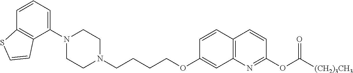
C1N(C2=CC=CC3=C2C=CS3)CCN(CCCCOC2=CC3=C(C=C2)C=CC(OC([(CH2)3CH3])=O)=N3)C1
